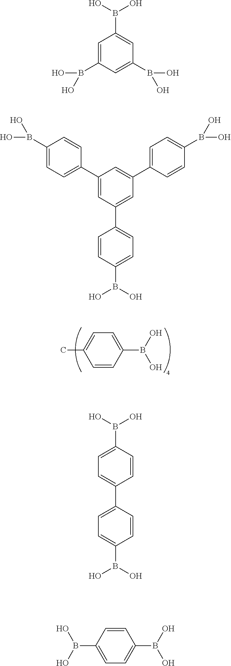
C1=C(B(O)O)C=CC(C)=C1.C1=C(B(O)O)C=C(B(O)O)C=C1B(O)O.C1(B(O)O)=CC=C(C2=CC(C3=CC=C(B(O)O)C=C3)=CC(C3=CC=C(B(O)O)C=C3)=C2)C=C1.C1=C(B(O)O)C=CC(C2=CC=C(B(O)O)C=C2)=C1.C1=CC(B(O)O)=CC=C1B(O)O
